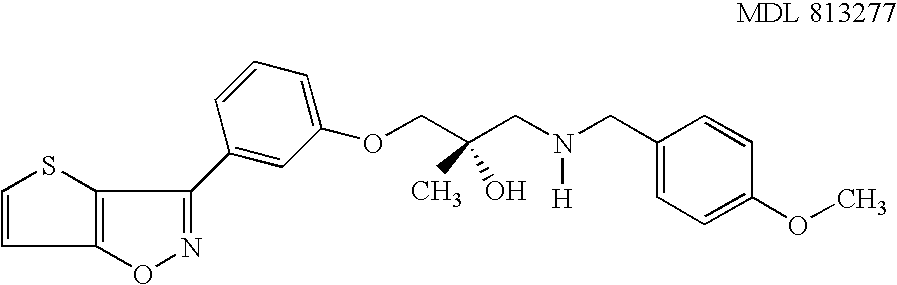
O1N=C(C2=CC(OCC(CN(CC3=CC=C(OC)C=C3)[H])(C)O)=CC=C2)C2=C1C=CS2
